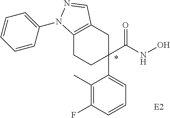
C1(C)=C(F)C=CC=C1C1(C(NO)=O)CCC2=C(C1)C=NN2C1=CC=CC=C1.*.[E2]
